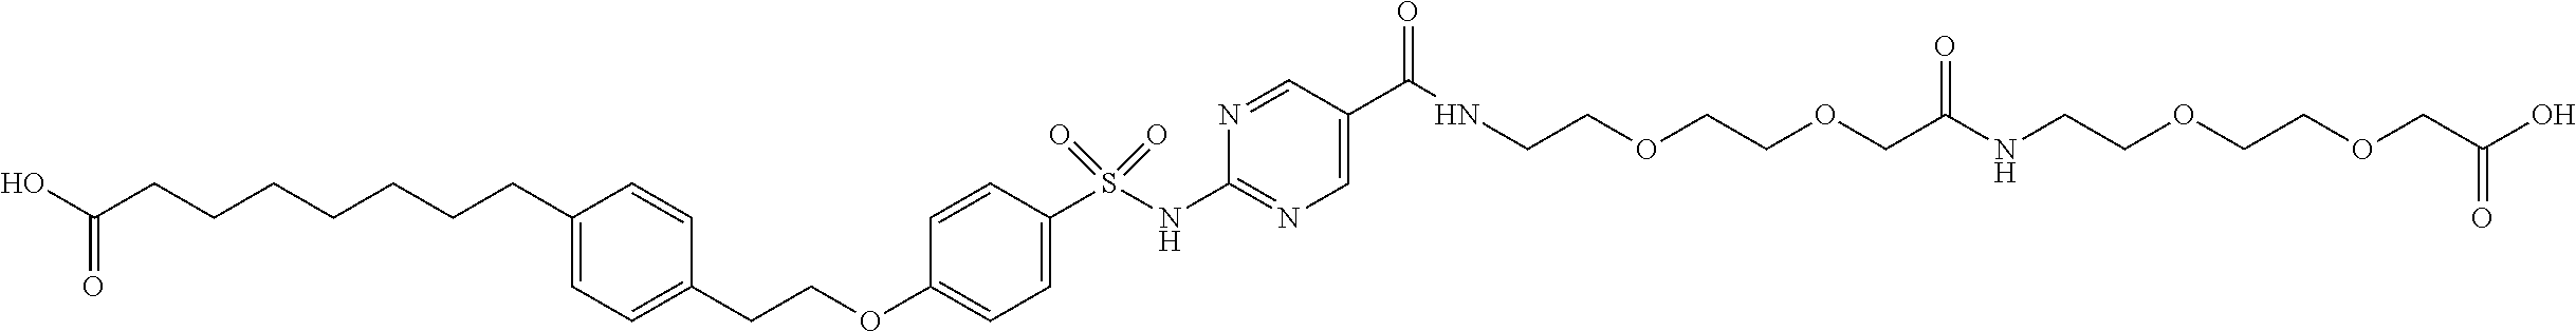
C1(OCCC2=CC=C(CCCCCCCC(=O)O)C=C2)=CC=C(S(NC2=NC=C(C(NCCOCCOCC(NCCOCCOCC(O)=O)=O)=O)C=N2)(=O)=O)C=C1
